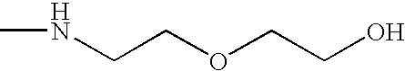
N(CCOCCO)C
